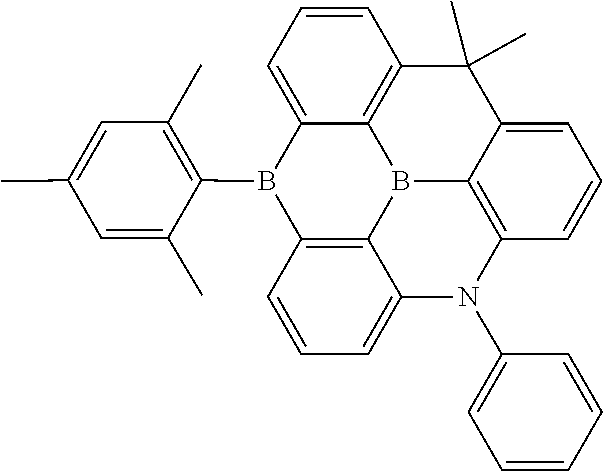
C1=C2C3=C(C=C1)C(C)(C)C1=CC=CC4=C1B3C1=C(B2C2=C(C)C=C(C)C=C2C)C=CC=C1N4C1=CC=CC=C1
